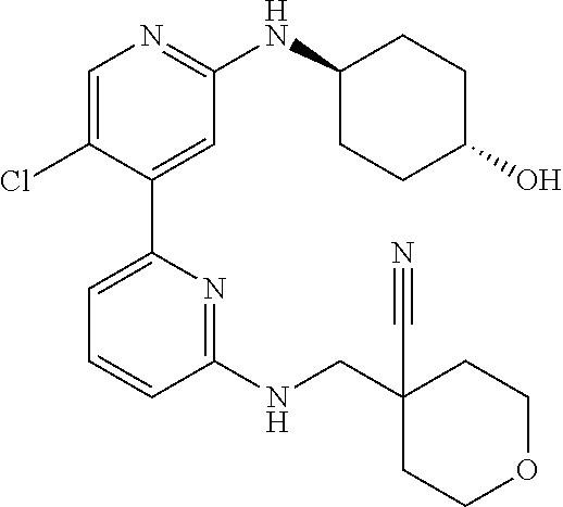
C1=C(Cl)C(C2=CC=CC(NCC3(C#N)CCOCC3)=N2)=CC(NC2CCC(O)CC2)=N1
